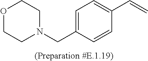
O1CCN(CC2=CC=C(C=C)C=C2)CC1
